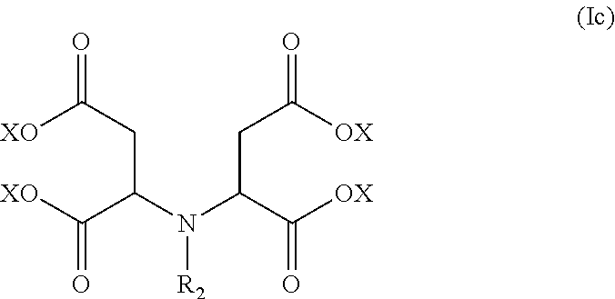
[XO]C(C(N(C(C([OX])=O)CC(=O)[OX])[R2])CC(=O)[XO])=O
